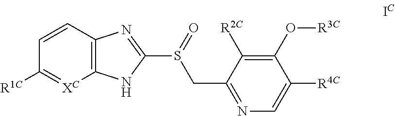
S(=O)(CC1=NC=C([R4C])C(O[R3C])=C1[R2C])C1=NC2=C(N1)[XC]=C([R1C])C=C2
